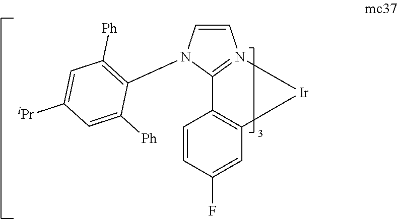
C1=CC(F)=CC2=C1C1=N(C=CN1C1=C([Ph])C=C([iPr])C=C1[Ph])[Ir]2
